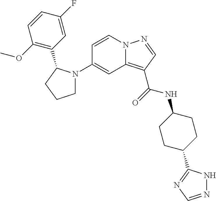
C1(N2CCCC2C2=C(OC)C=CC(F)=C2)=CC2=C(C(=O)NC3CCC(C4=NC=NN4)CC3)C=NN2C=C1
